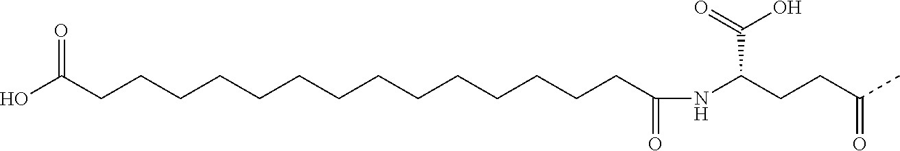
OC(CCCCCCCCCCCCCCC(NC(C(O)=O)CCC(C)=O)=O)=O
